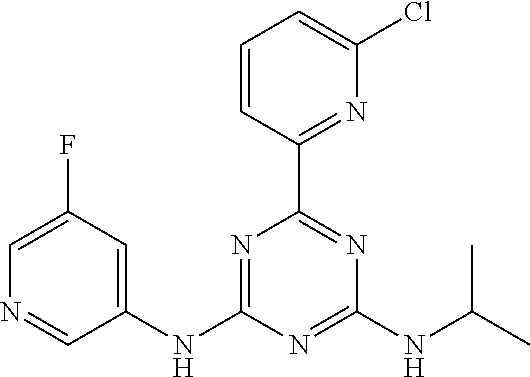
C1(NC2=NC(C3=NC(Cl)=CC=C3)=NC(NC(C)C)=N2)=CC(F)=CN=C1
